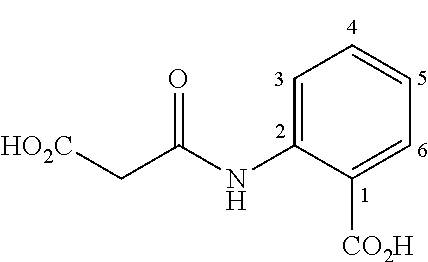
C1=C(NC(C[HO2C])=O)C([CO2H])=CC=C1
